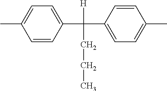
C1=CC(C(C2=CC=C(C)C=C2)(CCC)[H])=CC=C1C
